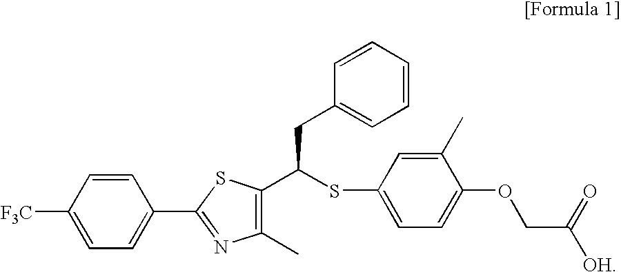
C1=CC([F3C])=CC=C1C1=NC(C)=C(C(SC2=CC=C(OCC([OH])=O)C(C)=C2)CC2=CC=CC=C2)S1
